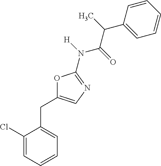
C1(Cl)=CC=CC=C1CC1=CN=C(N(C(C(C2=CC=CC=C2)C)=O)[H])O1
